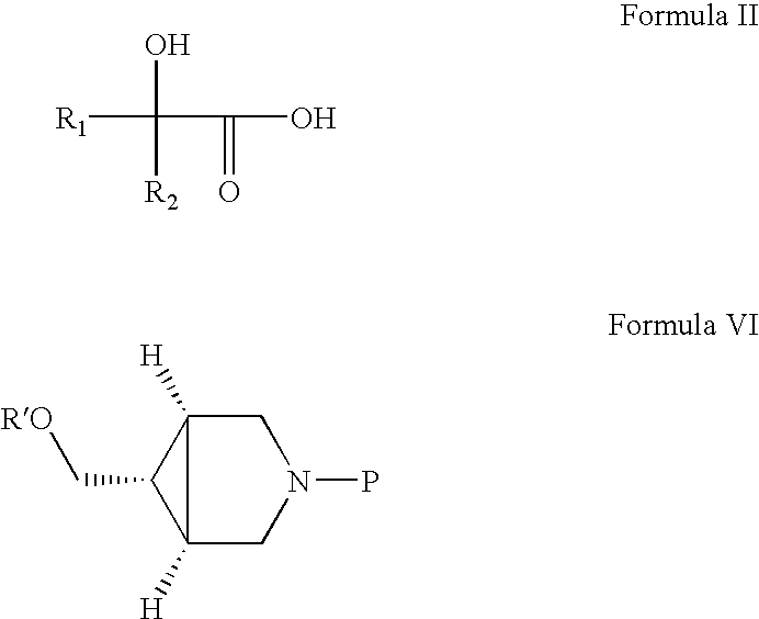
[R1]C(O)([R2])C(=O)O.C12([H])CN(P)CC1([H])C2C[RO]
